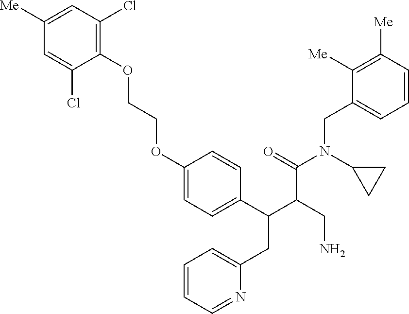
O(CCOC1=CC=C(C(C(CN)C(=O)N(C2CC2)CC2=CC=CC([Me])=C2[Me])CC2=CC=CC=N2)C=C1)C1=C(Cl)C=C([Me])C=C1Cl
